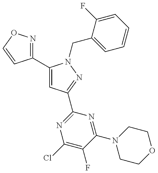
C1(C2=CC(C3=NC(Cl)=C(F)C(N4CCOCC4)=N3)=NN2CC2=CC=CC=C2F)=NOC=C1
